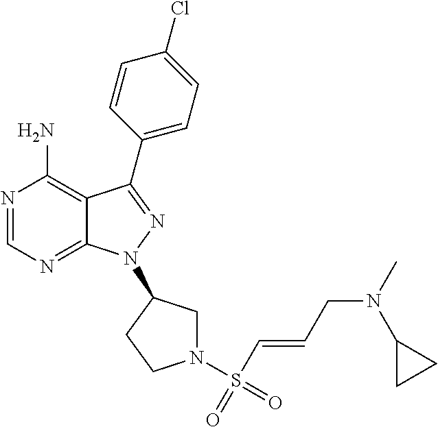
N1=CN=C2C(=C1N)C(C1=CC=C(Cl)C=C1)=NN2C1CN(S(C=CCN(C)C2CC2)(=O)=O)CC1
